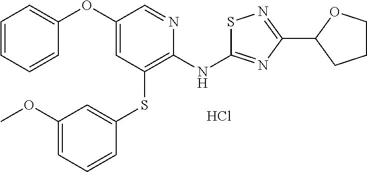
Cl.C1=CC=CC(OC2=CC(SC3=CC(OC)=CC=C3)=C(NC3=NC(C4OCCC4)=NS3)N=C2)=C1
